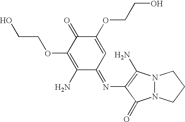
N12N(C(N)=C(N=C3C=C(OCCO)C(=O)C(OCCO)=C3N)C1=O)CCC2
